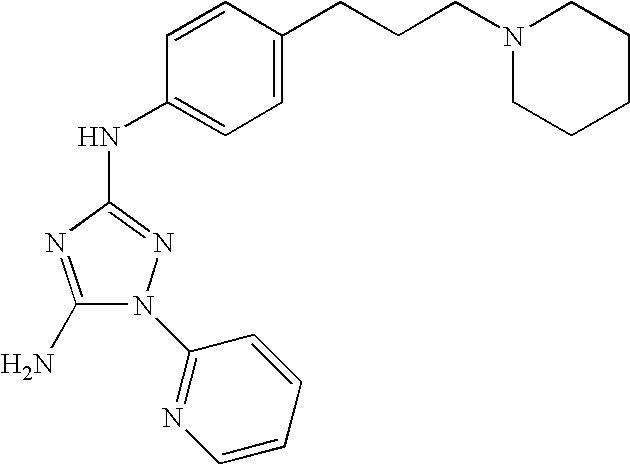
C1(N)=NC(NC2=CC=C(CCCN3CCCCC3)C=C2)=NN1C1=NC=CC=C1
